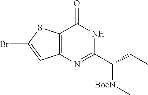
C12=C(N=C(C(C(C)C)[BocN]C)NC1=O)C=C(Br)S2
